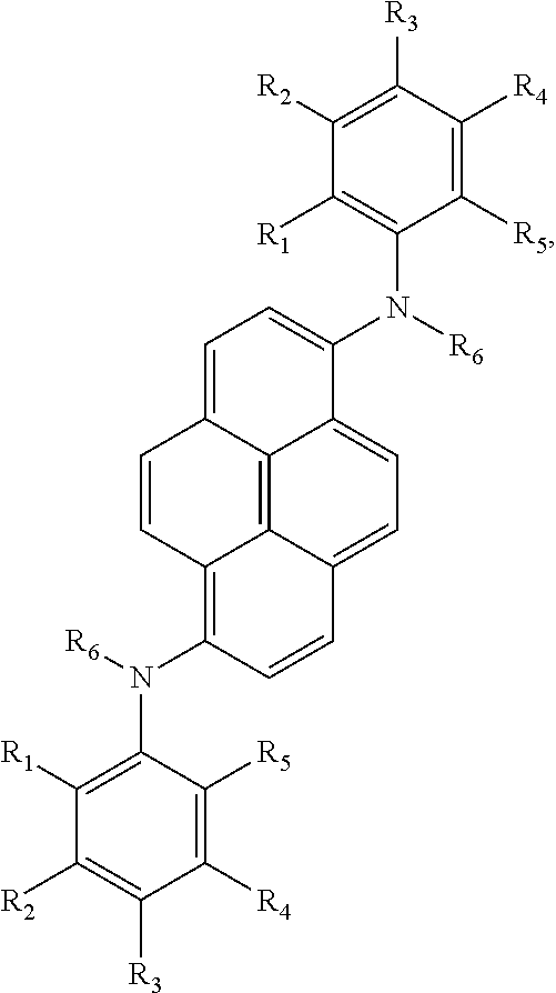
C1=CC2=C(N([R6])C3=C([R1])C([R2])=C([R3])C([R4])=C3[R5])C=CC3=CC=C4C(=C23)C1=CC=C4N([R6])C1=C([R1])C([R2])=C([R3])C([R4])=C1[R5]
